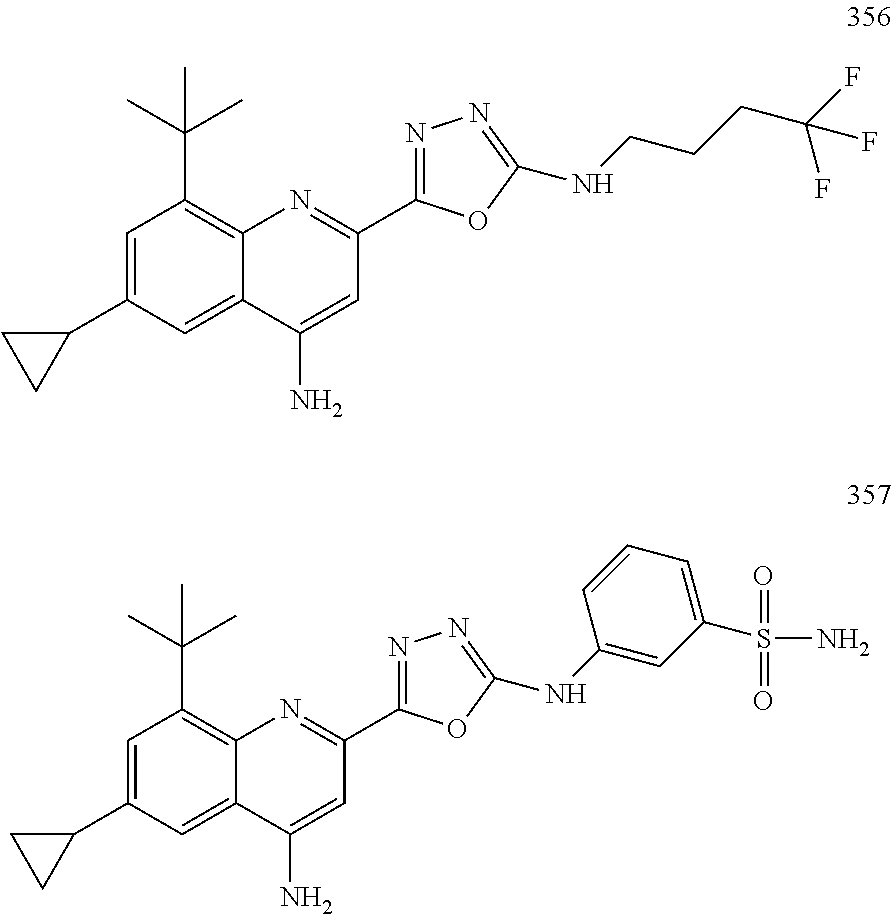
C12=C(C(C)(C)C)C=C(C3CC3)C=C1C(N)=CC(C1=NN=C(NCCCC(F)(F)F)O1)=N2.C12=C(C(C)(C)C)C=C(C3CC3)C=C1C(N)=CC(C1=NN=C(NC3=CC(S(N)(=O)=O)=CC=C3)O1)=N2
